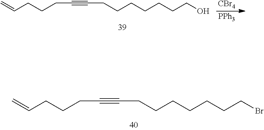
C(CCCCCCCBr)#CCCCC=C.C(CCCCCCCO)#CCCCC=C.[CBr4].[PPh3]
